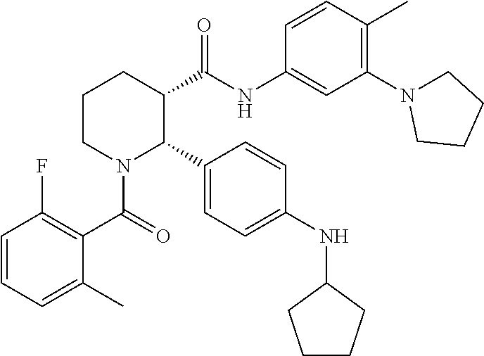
C1=CC=C(C)C(C(=O)N2C(C3=CC=C(NC4CCCC4)C=C3)C(C(NC3=CC(N4CCCC4)=C(C)C=C3)=O)CCC2)=C1F
